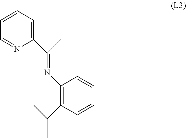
C1=CC=C(C(=NC2=C(C(C)C)C=CC=C2)C)N=C1
